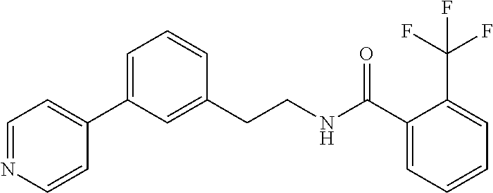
C1=CC(C2=CC=CC(CCNC(C3=CC=CC=C3C(F)(F)F)=O)=C2)=CC=N1
